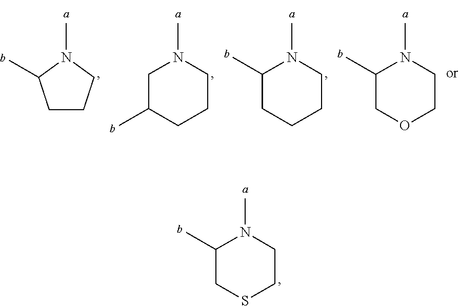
N1(C)CC(C)CCC1.N1(C)C(C)CCCC1.N1(C)C(C)COCC1.C1CCN(C)C1C.N1(C)C(C)CSCC1
